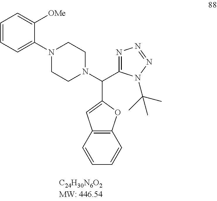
C1=CC=C(N2CCN(C(C3=NN=NN3C(C)(C)C)C3=CC4=C(O3)C=CC=C4)CC2)C([OMe])=C1
